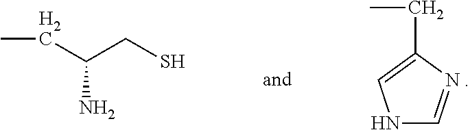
C(C(CS)N)C.N1C=NC(CC)=C1
